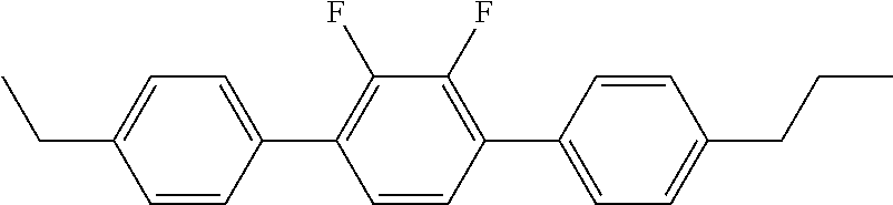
C1=CC(C2=CC=C(CCC)C=C2)=C(F)C(F)=C1C1=CC=C(CC)C=C1
